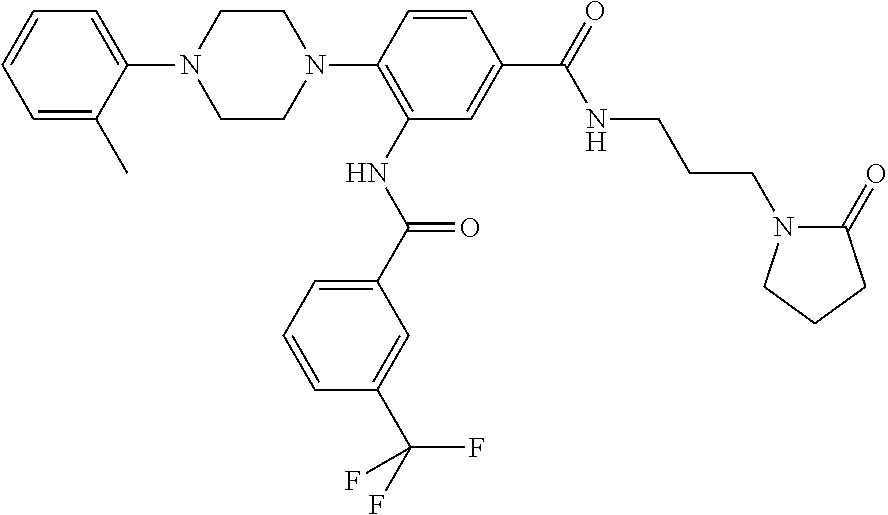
C1=C(C)C(N2CCN(C3=C(NC(C4=CC=CC(C(F)(F)F)=C4)=O)C=C(C(=O)NCCCN4C(=O)CCC4)C=C3)CC2)=CC=C1
